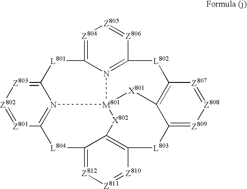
[Z801]1=[Z802][Z803]=C2N3=C1[L804]C1=[Z812][Z811]=[Z810]C4=C1[X802][M801]31N3=C([L802]C5=C(C(=[Z809][Z808]=[Z807]5)[L803]4)[X801]1)[Z806]=[Z805][Z804]=C3[L801]2
